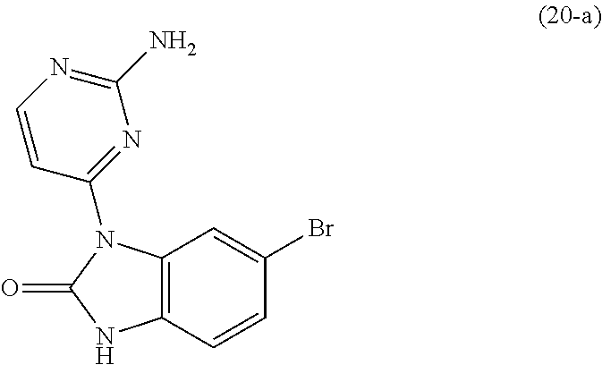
C12=C(C=CC(Br)=C1)NC(=O)N2C1=NC(N)=NC=C1
